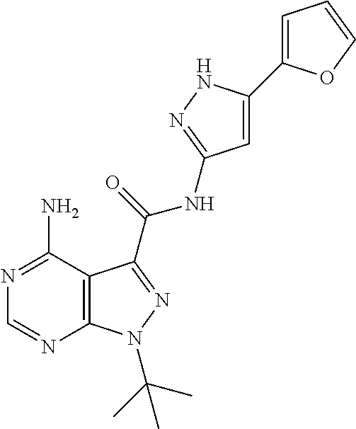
N1=C(N)C2=C(N=C1)N(C(C)(C)C)N=C2C(=O)NC1=NNC(C2=CC=CO2)=C1
